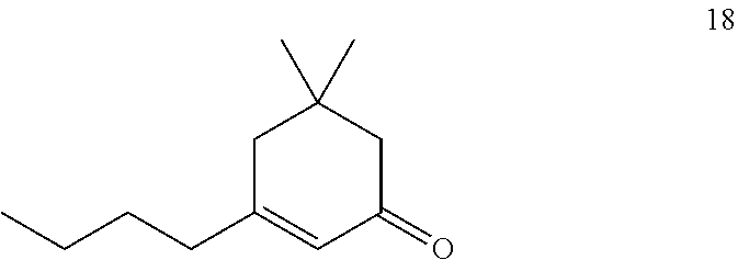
C(CCC1=CC(=O)CC(C)(C)C1)C
